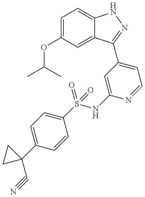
C1(OC(C)C)=CC=C2C(=C1)C(C1=CC=NC(NS(C3=CC=C(C4(C#N)CC4)C=C3)(=O)=O)=C1)=NN2
